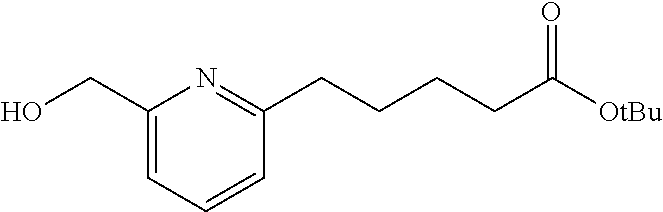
[OtBu]C(CCCCC1=NC(CO)=CC=C1)=O
